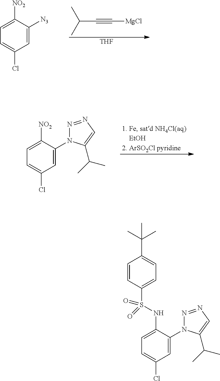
CC(C)C#C[MgCl].[THF].C1=C([N3])C([NO2])=CC=C1Cl.C1=C(N2N=NC=C2C(C)C)C([NO2])=CC=C1Cl.C1=C(N2N=NC=C2C(C)C)C(NS(C2=CC=C(C(C)(C)C)C=C2)(=O)=O)=CC=C1Cl
